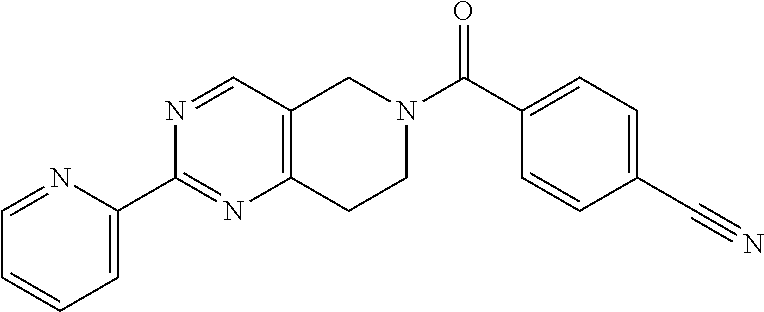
C1=C(C2=NC3=C(C=N2)CN(C(C2=CC=C(C#N)C=C2)=O)CC3)N=CC=C1
